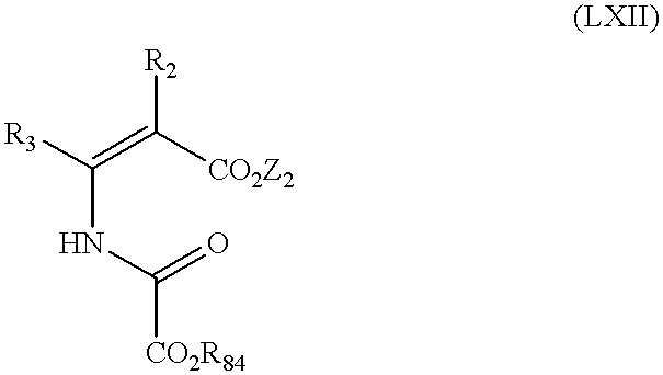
C(NC(=O)[CO2R84])(=C([CO2Z2])[R2])[R3]
